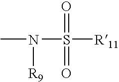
CN([R9])S(=O)(=O)[R11]
